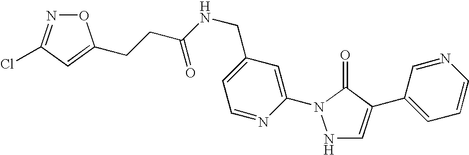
N1C=C(C2=CC=CN=C2)C(=O)N1C1=CC(CNC(CCC2=CC(Cl)=NO2)=O)=CC=N1
